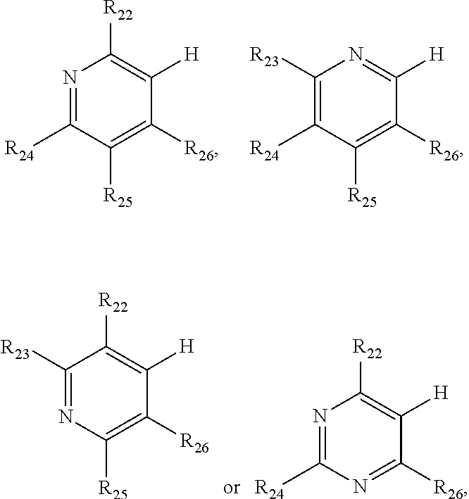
[H]C1=C([R22])N=C([R24])C([R25])=C1[R26].[H]C1=NC([R23])=C([R24])C([R25])=C1[R26].[H]C1=C([R22])C([R23])=NC([R25])=C1[R26].[H]C1=C([R22])N=C([R24])N=C1[R26]
